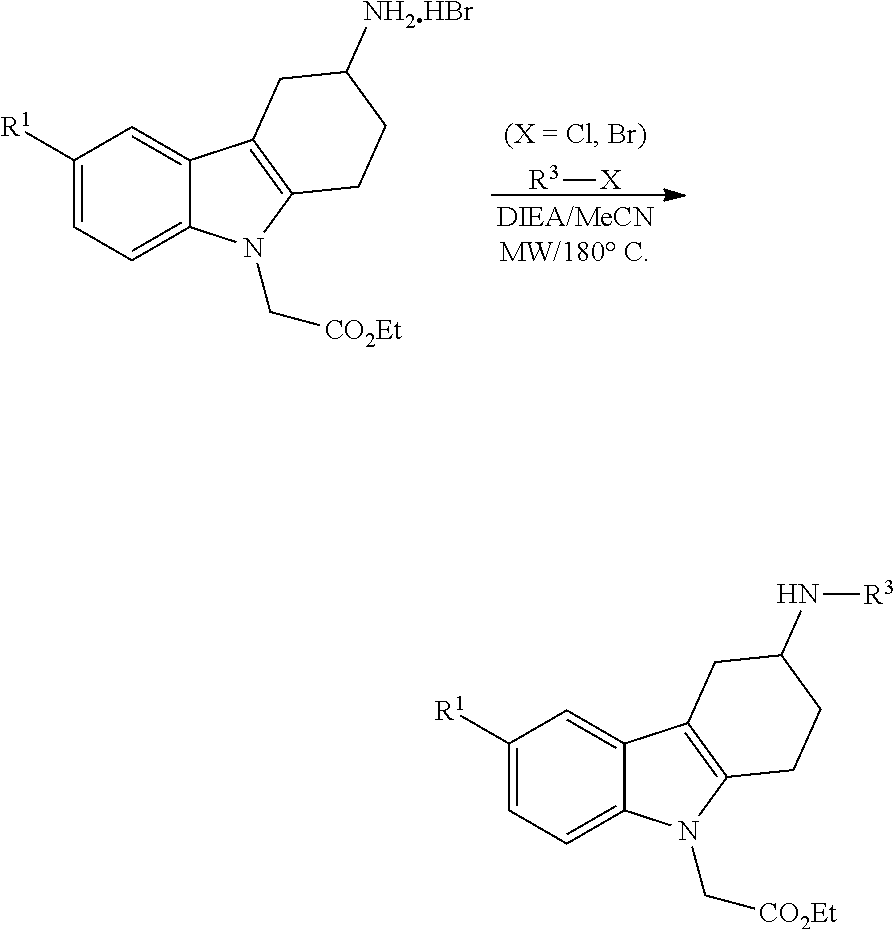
C1([R1])=CC=C2C(=C1)C1=C(N2C[CO2Et])CCC(N[R3])C1.C1([R1])=CC=C2C(=C1)C1=C(N2C[CO2Et])CCC([NH2HBr])C1.[R3][X]
